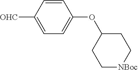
C1=C([OHC])C=CC(OC2CC[NBoc]CC2)=C1
